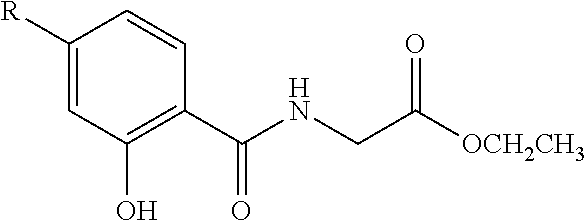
C1([R])=CC(O)=C(C(=O)NCC([OCH2CH3])=O)C=C1
